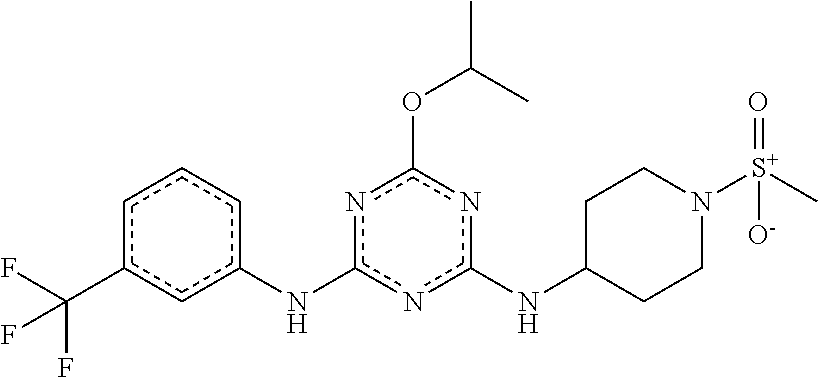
C1C(Nc2nc(Nc3cccc(C(F)(F)F)c3)nc(OC(C)C)n2)CCN([S+](=O)(C)[O-])C1
